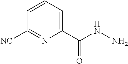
C1=CC=C(C(NN)=O)N=C1[NC]
